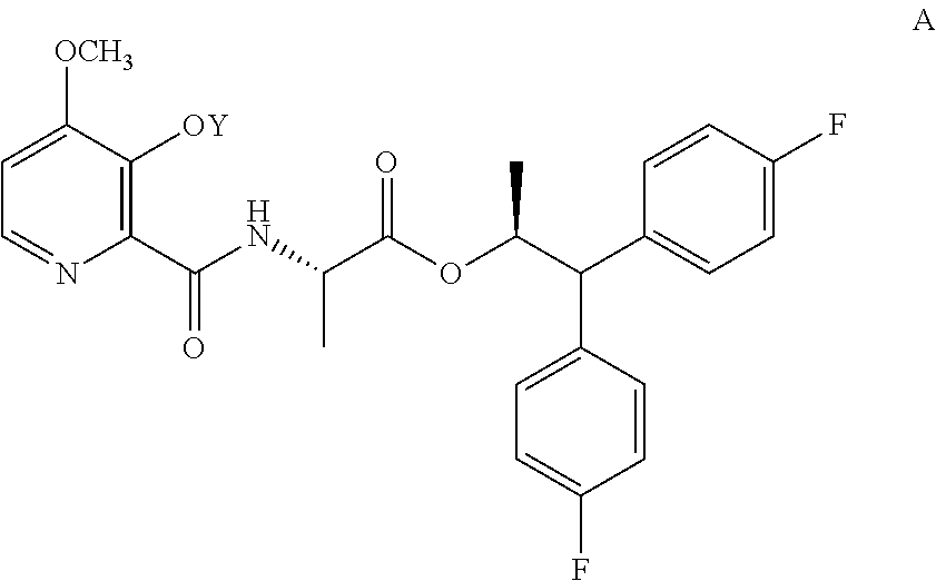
C1=C([OCH3])C([OY])=C(C(NC(C(OC(C(C2=CC=C(F)C=C2)C2=CC=C(F)C=C2)C)=O)C)=O)N=C1
